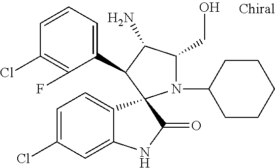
C1(Cl)=C(F)C(C2C(N)C(CO)N(C3CCCCC3)C23C2=CC=C(Cl)C=C2NC3=O)=CC=C1
